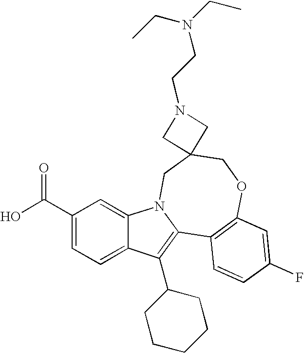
C1(C(O)=O)=CC=C2C(=C1)N1C(=C2C2CCCCC2)C2=C(OCC3(C1)CN(CCN(CC)CC)C3)C=C(F)C=C2
